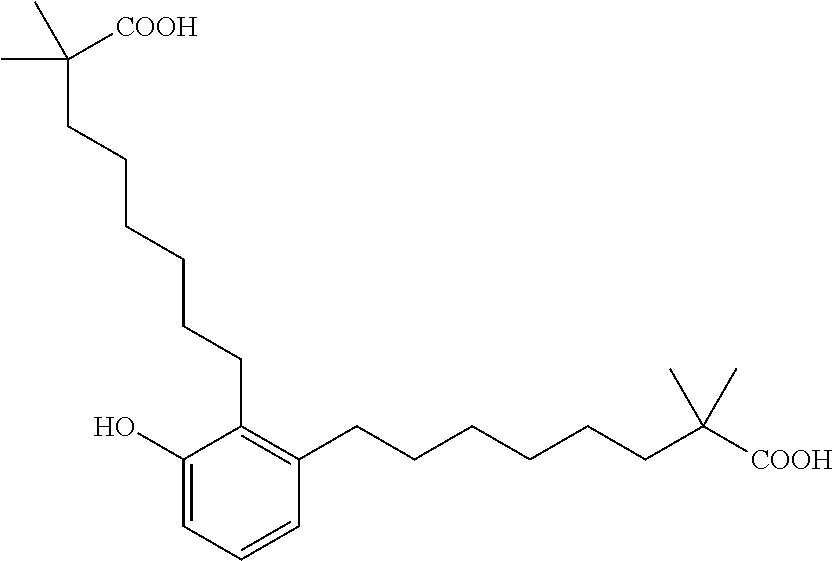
C1(O)=CC=CC(CCCCCCC([COOH])(C)C)=C1CCCCCCC(C)([COOH])C
